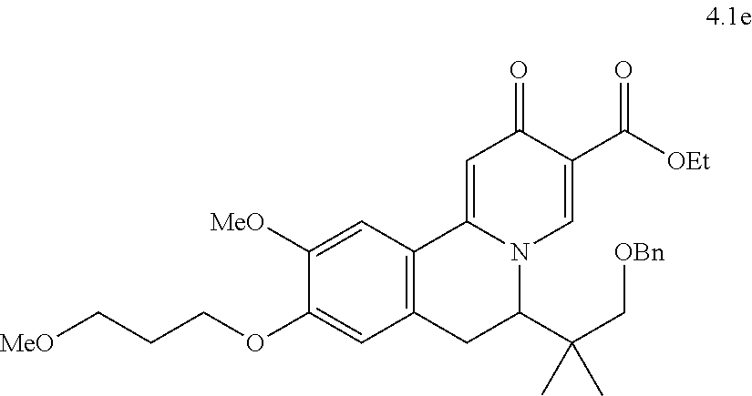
C12=C(C=C([MeO])C(OCCC[MeO])=C1)C1=CC(=O)C(C([OEt])=O)=CN1C(C(C[OBn])(C)C)C2
